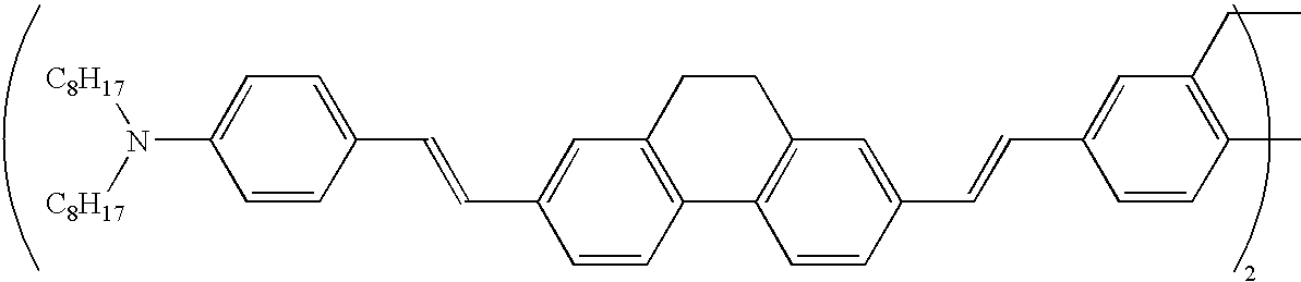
C1=CC(C=CC2=CC3=C(C=C2)C2=C(CC3)C=C(C=CC3=CC(CC)=C(C)C=C3)C=C2)=CC=C1N([C8H17])[C8H17]
